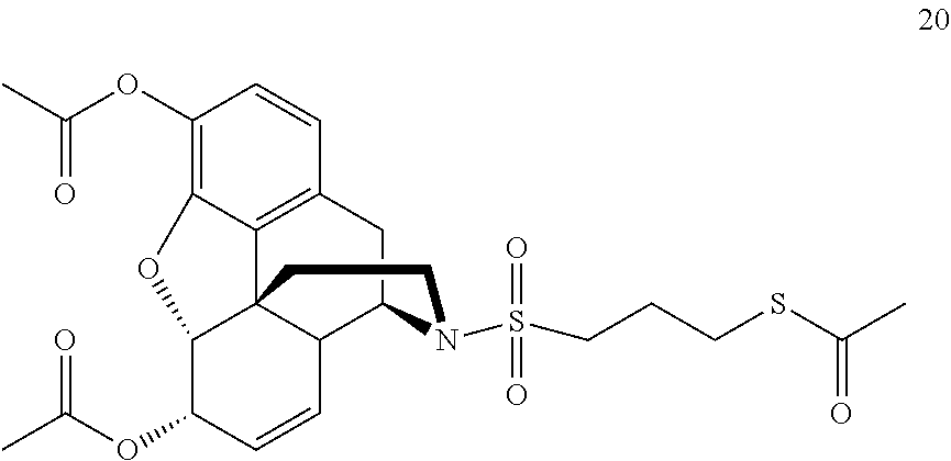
O(C1=C2C3=C(C=C1)CC1C4C3(C(C(OC(C)=O)C=C4)O2)CCN1S(CCCSC(=O)C)(=O)=O)C(=O)C
